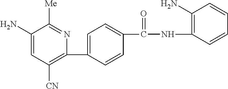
C1(N)=CC([CN])=C(C2=CC=C(C(NC3=C(N)C=CC=C3)=O)C=C2)N=C1[Me]
